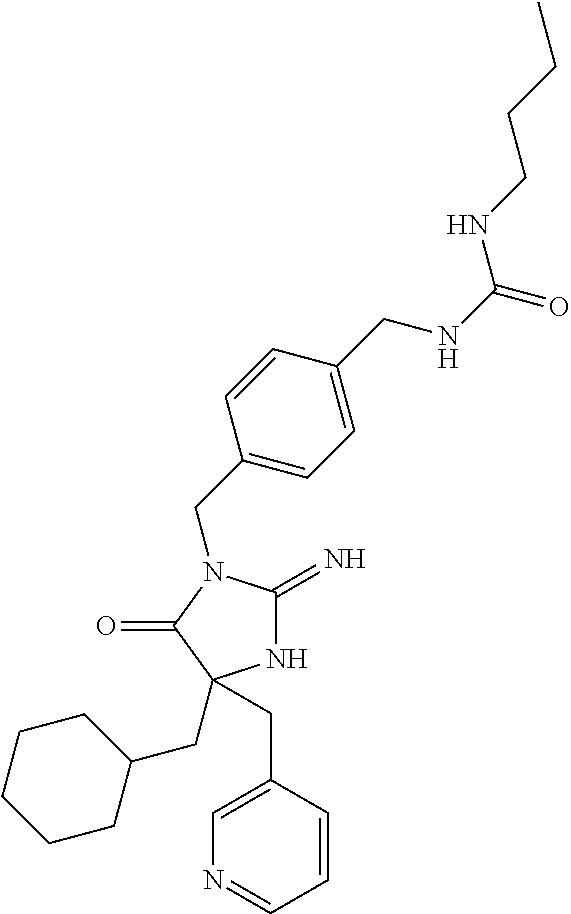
N1C(=N)N(CC2=CC=C(CNC(=O)NCCCC)C=C2)C(=O)C1(CC1CCCCC1)CC1=CN=CC=C1
